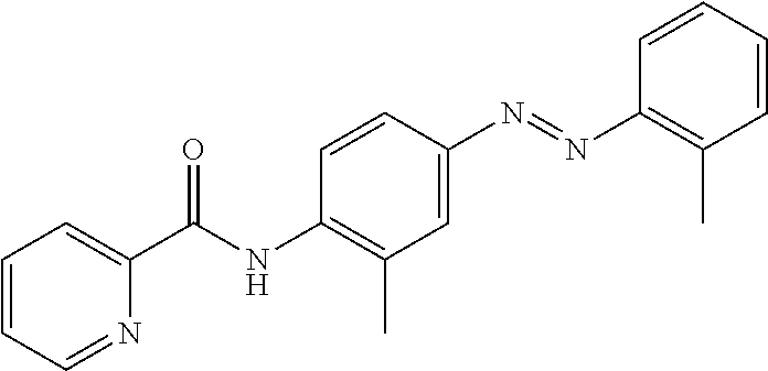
C1=CC(N=NC2=C(C)C=CC=C2)=CC(C)=C1NC(C1=CC=CC=N1)=O
